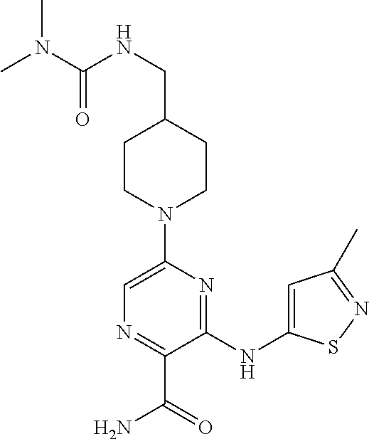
C1CN(C2=CN=C(C(=O)N)C(NC3=CC(C)=NS3)=N2)CCC1CNC(=O)N(C)C
